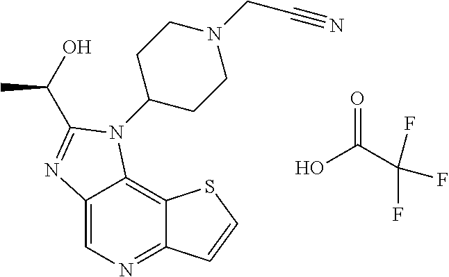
C12=CN=C3C(=C1N(C1CCN(CC#N)CC1)C(C(O)C)=N2)SC=C3.O=C(C(F)(F)F)O
